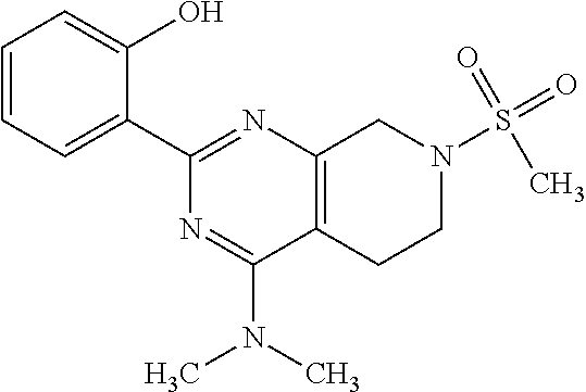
C1=CC=C(C2=NC3=C(C(N(C)C)=N2)CCN(S(=O)(=O)C)C3)C(O)=C1
